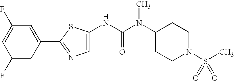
C1(F)=CC(F)=CC(C2=NC=C(NC(N(C3CCN(S(C)(=O)=O)CC3)C)=O)S2)=C1
